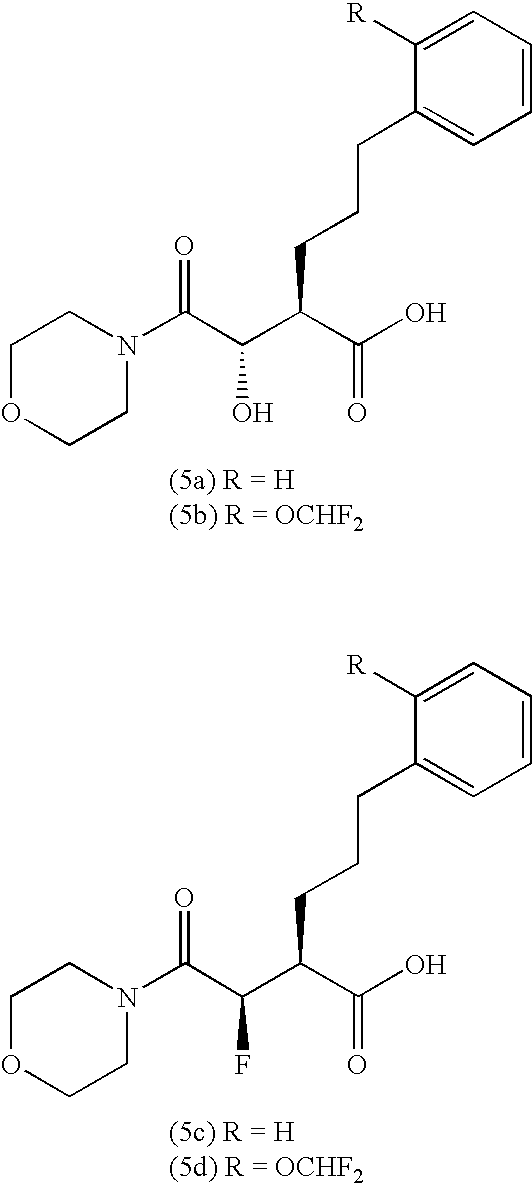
C1OCCN(C(C(O)C(C(=O)O)CCCC2=CC=CC=C2[R])=O)C1.C1OCCN(C(C(F)C(C(=O)O)CCCC2=CC=CC=C2[R])=O)C1
